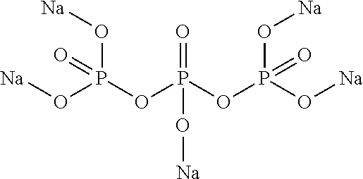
[Na]OP(OP(OP(O[Na])(=O)O[Na])(=O)O[Na])(=O)O[Na]
